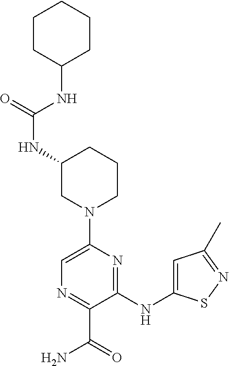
N(C1CN(C2=CN=C(C(=O)N)C(NC3=CC(C)=NS3)=N2)CCC1)C(NC1CCCCC1)=O
